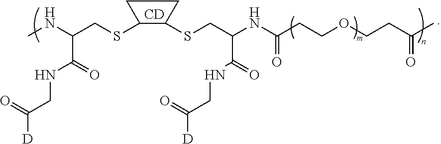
C1(SCC(NC)C(=O)NCC([D])=O)C(SCC(NC(CCOCCC(C)=O)=O)C(NCC([D])=O)=O)CC1.[CD]
